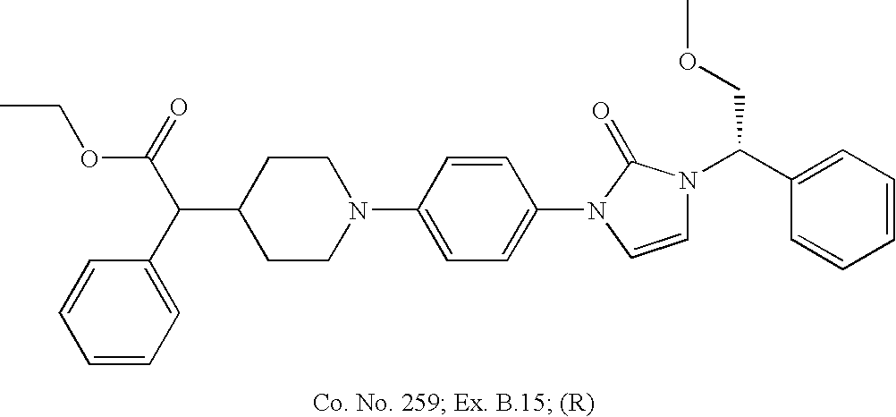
C1(C(C2=CC=CC=C2)C(=O)OCC)CCN(C2=CC=C(N3C=CN(C(C4=CC=CC=C4)COC)C3=O)C=C2)CC1
